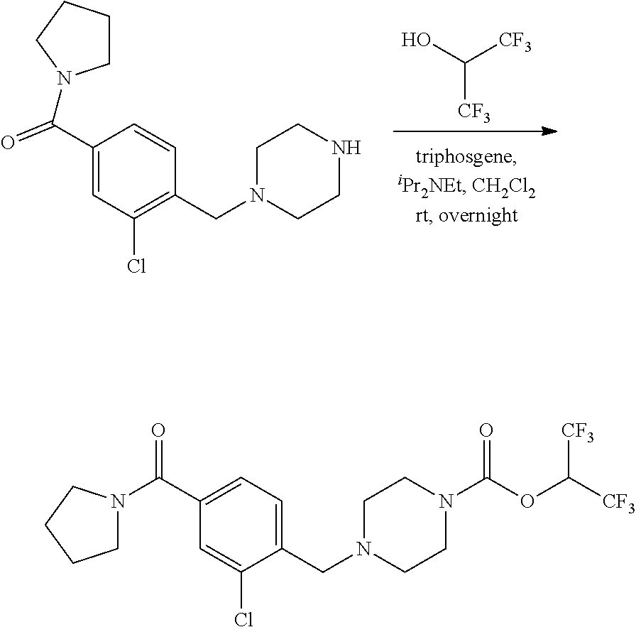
C([CF3])(O)[CF3].C1(C(N2CCCC2)=O)=CC(Cl)=C(CN2CCNCC2)C=C1.C1(C(N2CCCC2)=O)=CC=C(CN2CCN(C(OC([CF3])[CF3])=O)CC2)C(Cl)=C1
